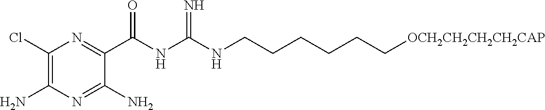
C1(Cl)=C(N)N=C(N)C(C(NC(NCCCCCC[OCH2CH2CH2CH2CAP])=N)=O)=N1
